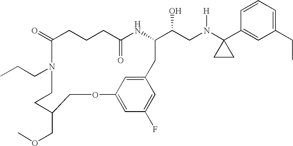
C1(=O)CCCC(=O)NC(C(CN(C2(C3=CC(CC)=CC=C3)CC2)[H])O)CC2=CC(=CC(F)=C2)OCC(COC)CCN1CCC
